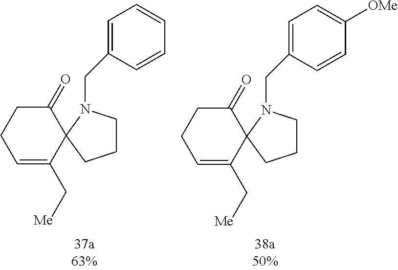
C1=C(C[Me])C2(C(=O)CC1)CCCN2CC1=CC=CC=C1.C1=C(C[Me])C2(C(=O)CC1)CCCN2CC1=CC=C([OMe])C=C1
